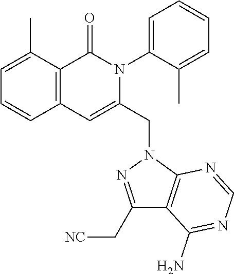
C1=C(C)C2=C(C=C1)C=C(CN1N=C(C[NC])C3=C1N=CN=C3N)N(C1=CC=CC=C1C)C2=O
